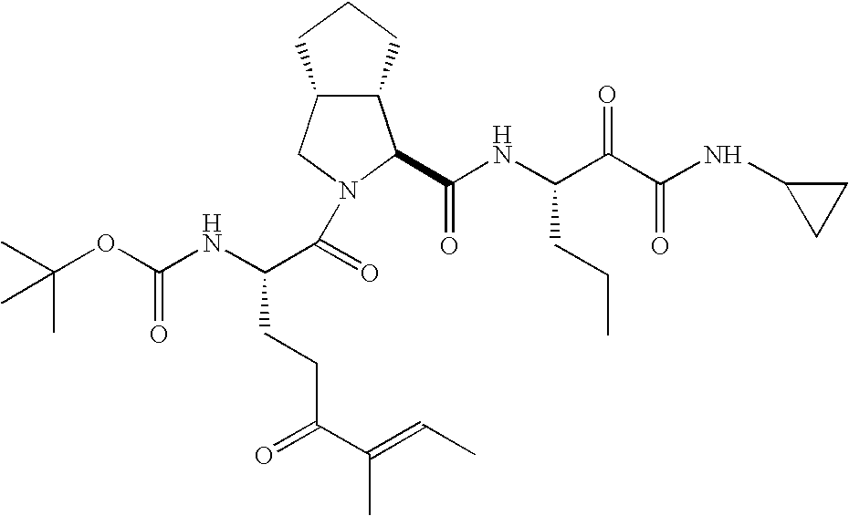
N1(C(=O)C(NC(OC(C)(C)C)=O)CCC(=O)C(=CC)C)C(C(NC(C(C(NC2CC2)=O)=O)CCC)=O)C2C(C1)CCC2
